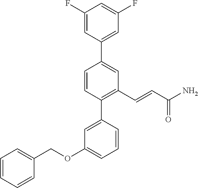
C1(F)=CC(C2=CC(C=CC(N)=O)=C(C3=CC(OCC4=CC=CC=C4)=CC=C3)C=C2)=CC(F)=C1
